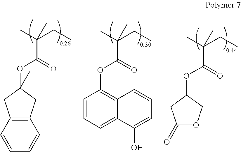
C12=C(C=CC=C1)CC(OC(C(C)(CC)C)=O)(C)C2.C1(OC(C(C)(CC)C)=O)=C2C(=CC=C1)C(O)=CC=C2.C1(OC(C(C)(CC)C)=O)CC(=O)OC1
